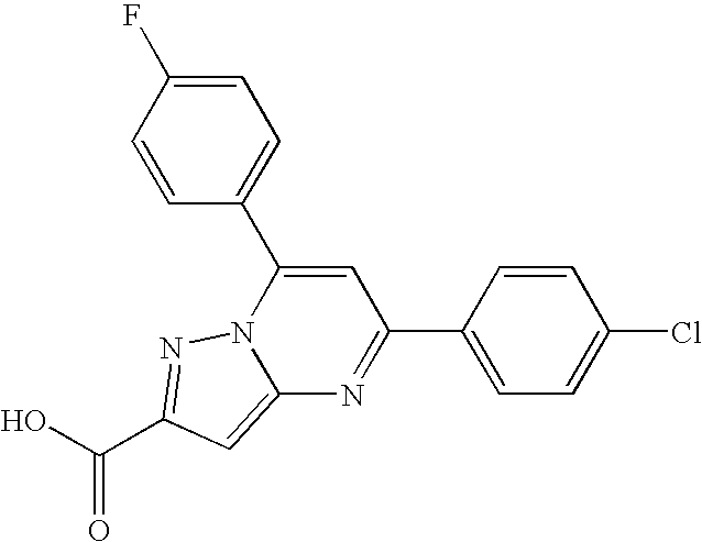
O=C(O)C1=NN2C(=C1)N=C(C1=CC=C(Cl)C=C1)C=C2C1=CC=C(F)C=C1
